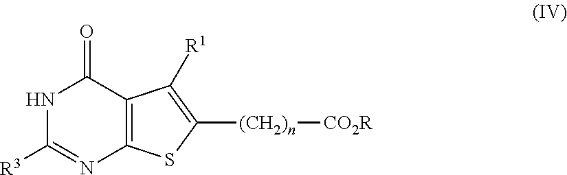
N1C([R3])=NC2=C(C1=O)C([R1])=C([(CH2)n][CO2R])S2
